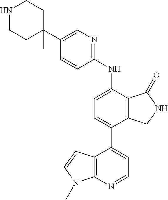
N1CCC(C2=CN=C(NC3=CC=C(C4=CC=NC5=C4C=CN5C)C4=C3C(=O)NC4)C=C2)(C)CC1
